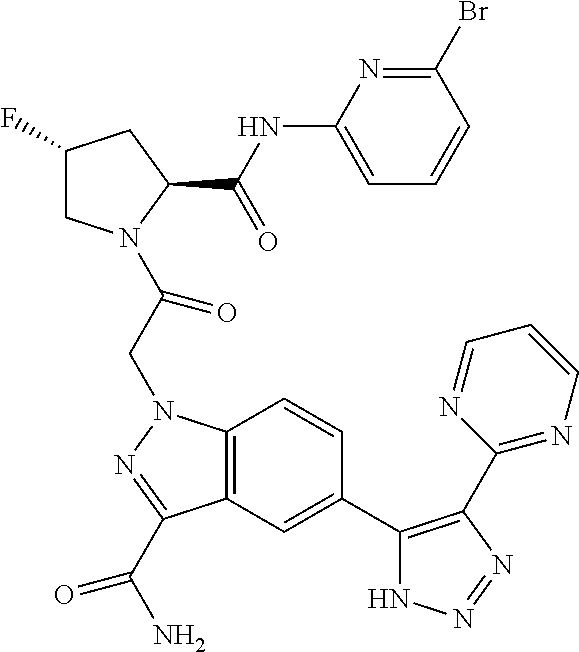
C1(F)CN(C(CN2C3=C(C(C(N)=O)=N2)C=C(C2=C(C4=NC=CC=N4)N=NN2)C=C3)=O)C(C(NC2=CC=CC(Br)=N2)=O)C1
